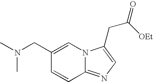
C1(CN(C)C)=CN2C(=NC=C2CC(=O)[OEt])C=C1
